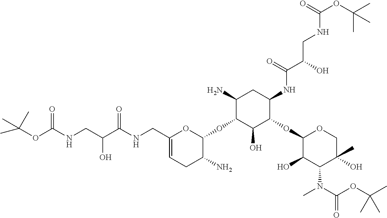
C1(N)C(OC2OC(CNC(C(CNC(OC(C)(C)C)=O)O)=O)=CCC2N)C(O)C(OC2C(O)C(N(C)C(OC(C)(C)C)=O)C(O)(C)CO2)C(NC(C(CNC(OC(C)(C)C)=O)O)=O)C1
